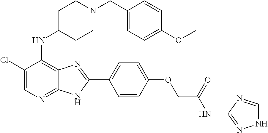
C1(Cl)=CN=C2C(=C1NC1CCN(CC3=CC=C(OC)C=C3)CC1)N=C(C1=CC=C(OCC(NC3=NNC=N3)=O)C=C1)N2
